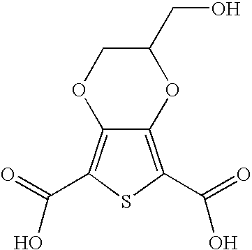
C12=C(C(=O)O)SC(C(=O)O)=C1OC(CO)CO2
